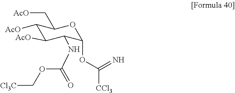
C1([AcO])C([AcO])C(NC(OC[Cl3C])=O)C(OC(=N)[CCl3])OC1C[AcO]
